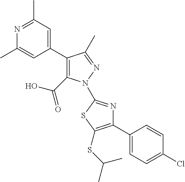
C1(C2=CC(C)=NC(C)=C2)=C(C(=O)O)N(C2=NC(C3=CC=C(Cl)C=C3)=C(SC(C)C)S2)N=C1C
